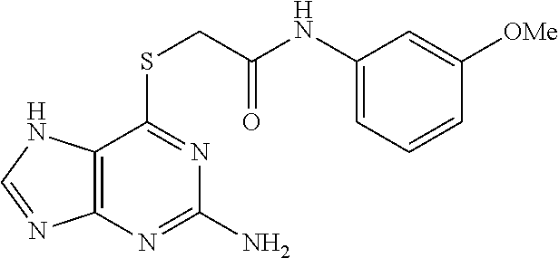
C1(NC(=O)CSC2=NC(N)=NC3=C2NC=N3)=CC=CC([OMe])=C1
